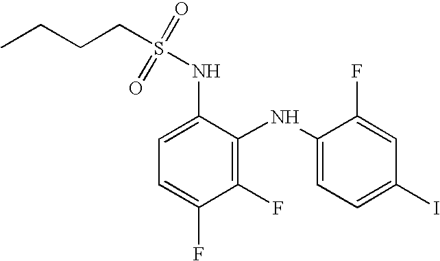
C1(F)=C(NC2=CC=C(I)C=C2F)C(NS(CCCC)(=O)=O)=CC=C1F
